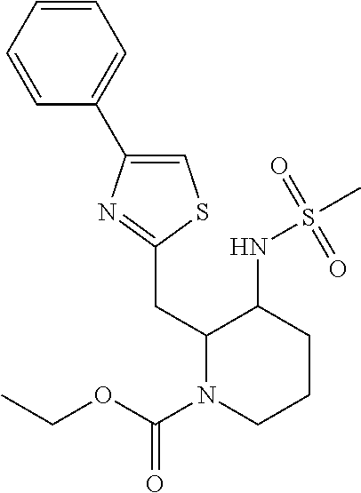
C1=C(C2=CC=CC=C2)N=C(CC2N(C(OCC)=O)CCCC2NS(=O)(C)=O)S1
